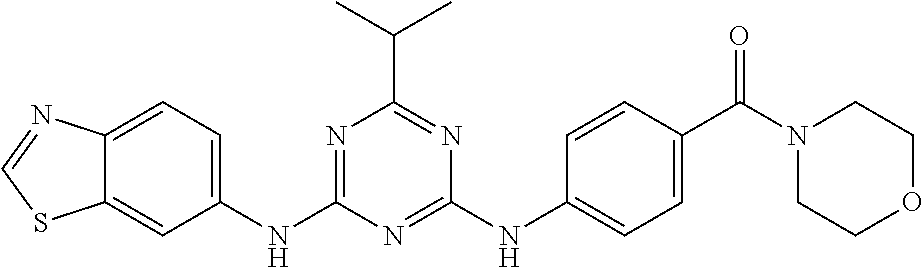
C12=CC(NC3=NC(C(C)C)=NC(NC4=CC=C(C(=O)N5CCOCC5)C=C4)=N3)=CC=C1N=CS2
